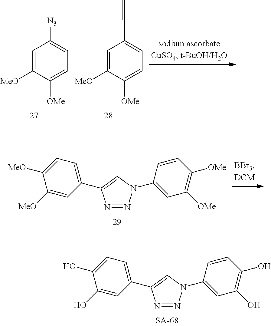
N1=NN(C2=CC(O)=C(O)C=C2)C=C1C1=CC=C(O)C(O)=C1.C1=C([MeO])C([OMe])=CC=C1[N3].C1=C([MeO])C([OMe])=CC=C1C#C.N1=NN(C2=CC([OMe])=C([OMe])C=C2)C=C1C1=CC=C([MeO])C([MeO])=C1
